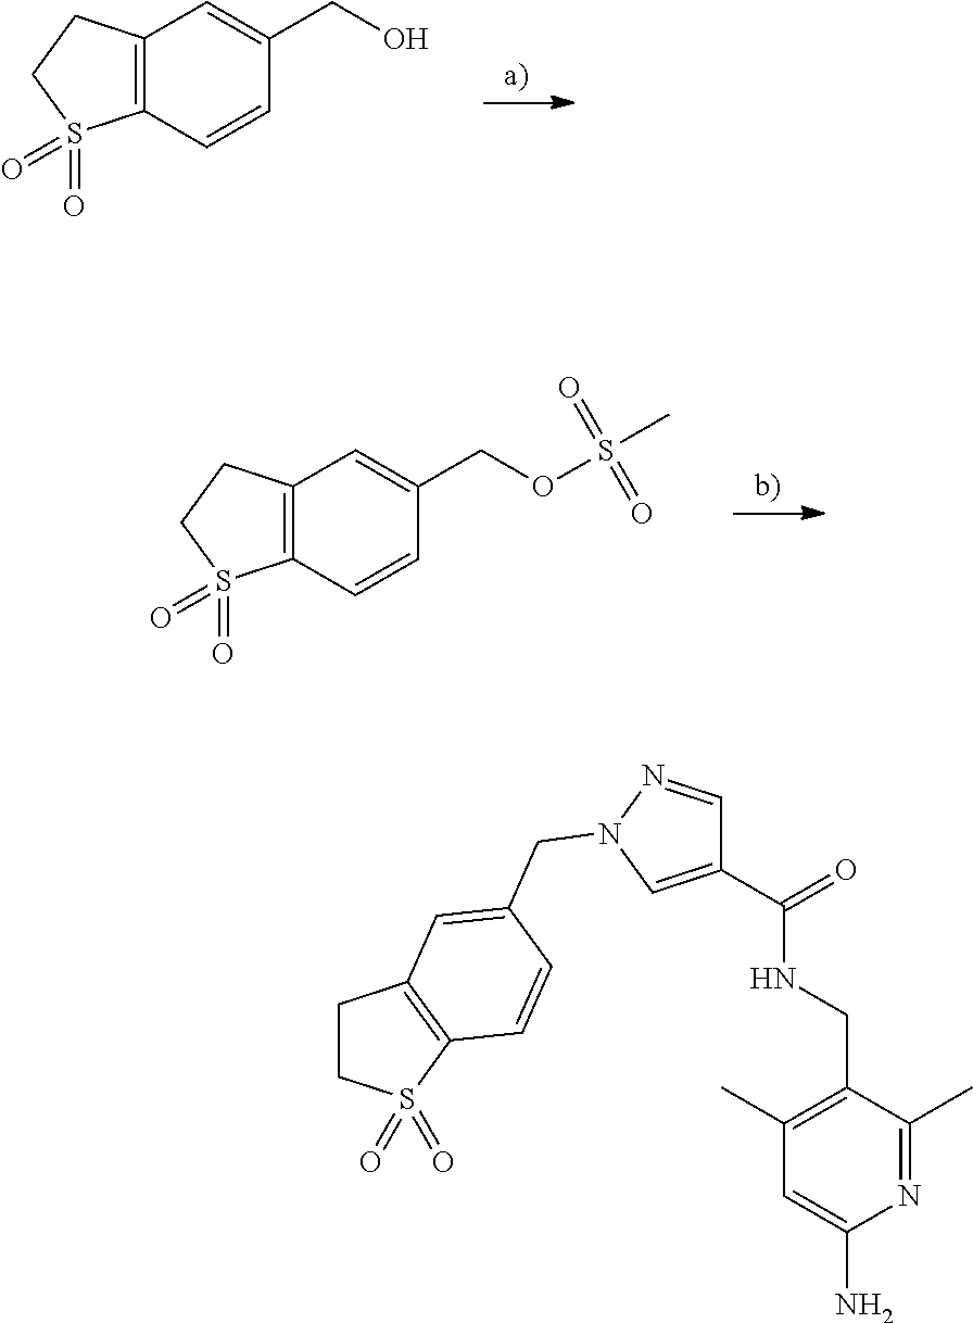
C12=C(C=C(CO)C=C1)CCS2(=O)=O.C12=C(C=C(COS(C)(=O)=O)C=C1)CCS2(=O)=O.C1(C(=O)NCC2=C(C)C=C(N)N=C2C)=CN(CC2=CC3=C(C=C2)S(=O)(=O)CC3)N=C1
